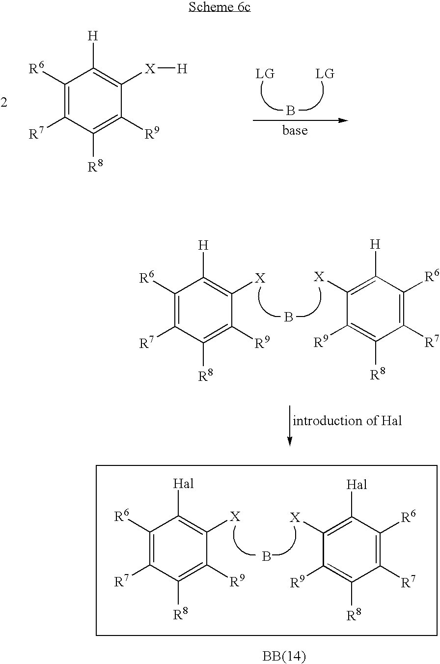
C1([R6])=C([R7])C([R8])=C([R9])C([X][H])=C1[H].B.B.C1([R6])=C([R7])C([R8])=C([R9])C([X])=C1[Hal].C1([R6])=C([R7])C([R8])=C([R9])C([X])=C1[Hal].B.C1([R6])=C([R7])C([R8])=C([R9])C([X])=C1[H].C1([X])=C([H])C([R6])=C([R7])C([R8])=C1[R9]
